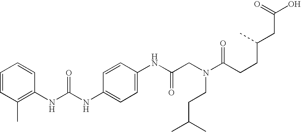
C1=CC(C)=C(NC(NC2=CC=C(NC(CN(CCC(C)C)C(=O)CCC(CC(=O)O)C)=O)C=C2)=O)C=C1
